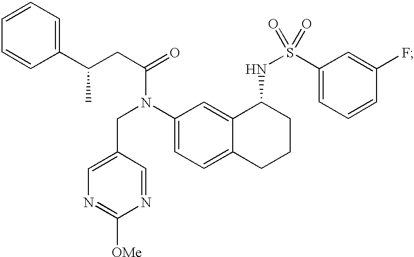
C1=CC(C(CC(=O)N(C2=CC=C3C(=C2)C(NS(=O)(C2=CC=CC(F)=C2)=O)CCC3)CC2=CN=C([OMe])N=C2)C)=CC=C1
